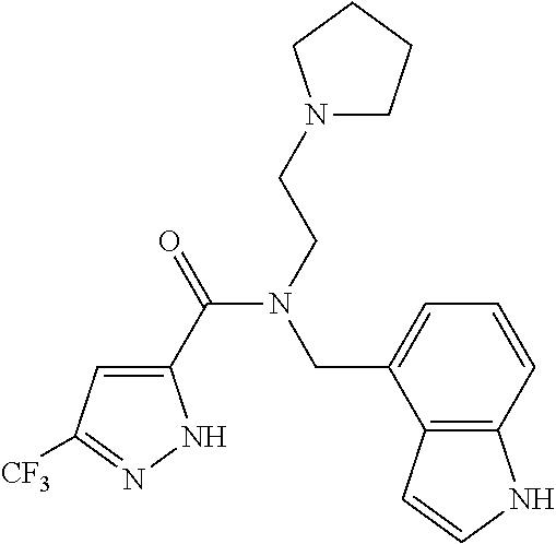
C1(C(=O)N(CCN2CCCC2)CC2=CC=CC3=C2C=CN3)=CC([CF3])=NN1
